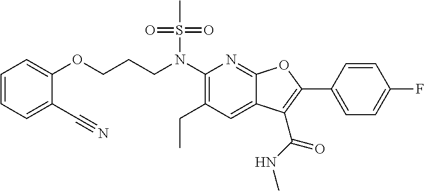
C1(N(CCCOC2=CC=CC=C2C#N)S(C)(=O)=O)=C(CC)C=C2C(=N1)OC(C1=CC=C(F)C=C1)=C2C(NC)=O
